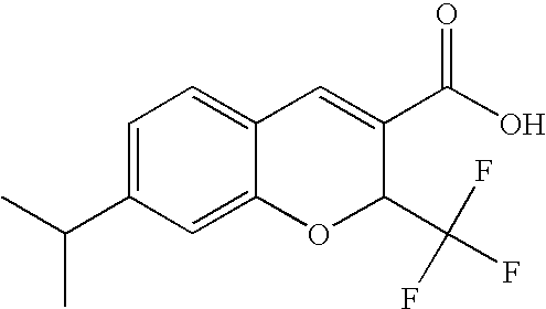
C1=C(C(C)C)C=C2C(=C1)C=C(C(=O)O)C(C(F)(F)F)O2
